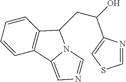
C1=CC=CC2=C1C(CC(O)C1=CSC=N1)N1C2=CN=C1
